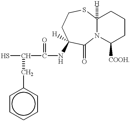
c1ccccc1CC(S)C(NC1([H])C(=O)N2C([H])(SCC1)CCCC2[COOH])=O
